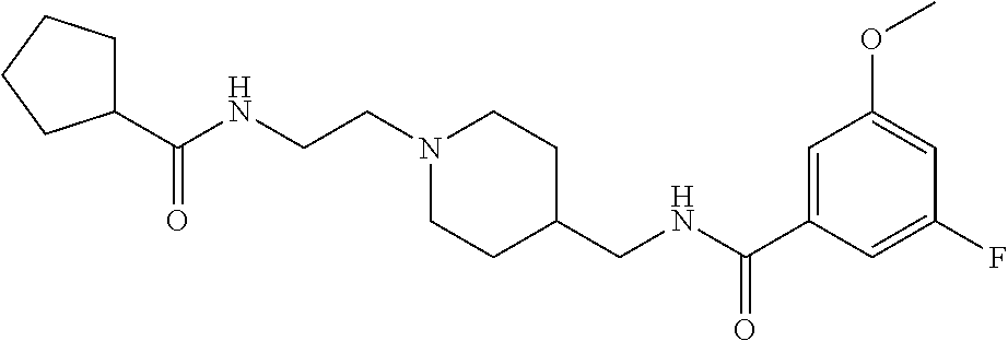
C1(C(NCCN2CCC(CNC(C3=CC(OC)=CC(F)=C3)=O)CC2)=O)CCCC1
